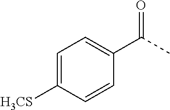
C1=C([H3CS])C=CC(C(C)=O)=C1
